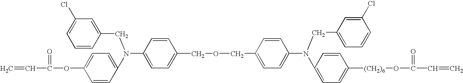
C=CC(=O)OC1=CC=C(N(CC2=CC(Cl)=CC=C2)C2=CC=C(COCC3=CC=C(N(CC4=CC=CC(Cl)=C4)C4=CC=C([(CH2)6]OC(=O)C=C)C=C4)C=C3)C=C2)C=C1
